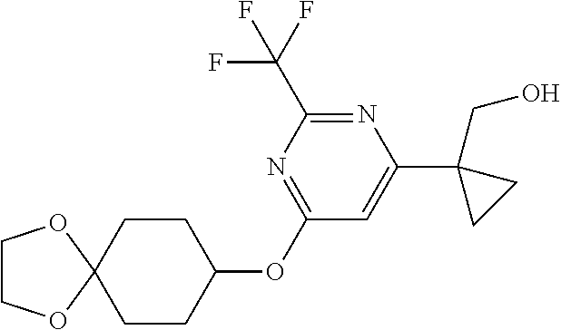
C1CC(OC2=NC(C(F)(F)F)=NC(C3(CO)CC3)=C2)CCC12OCCO2
